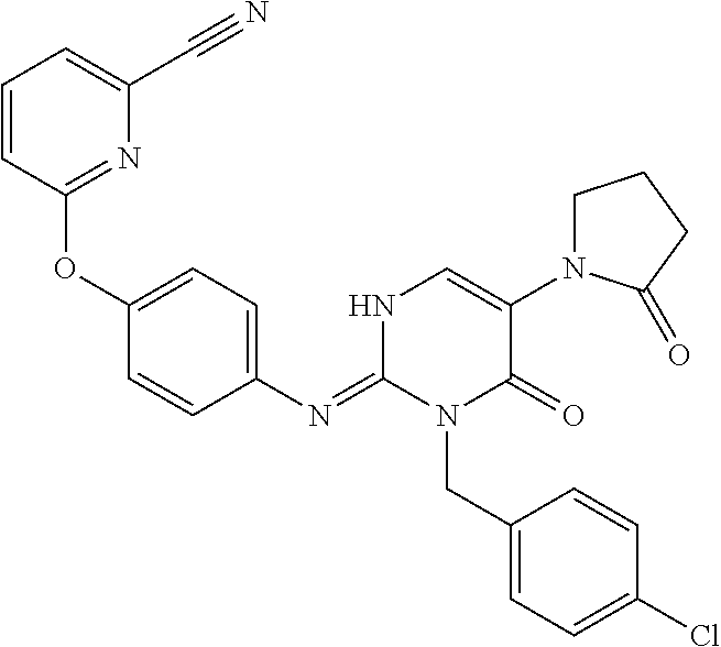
C1(OC2=NC(C#N)=CC=C2)=CC=C(N=C2N(CC3=CC=C(Cl)C=C3)C(=O)C(N3CCCC3=O)=CN2)C=C1
